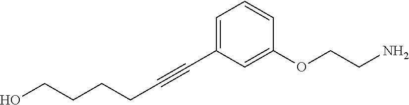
C(#CC1=CC=CC(OCCN)=C1)CCCCO
